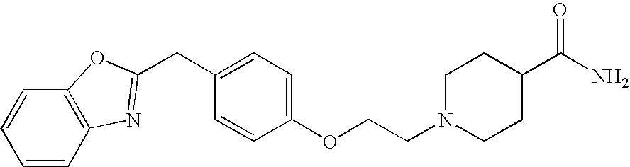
C1(OCCN2CCC(C(N)=O)CC2)=CC=C(CC2=NC3=C(C=CC=C3)O2)C=C1
